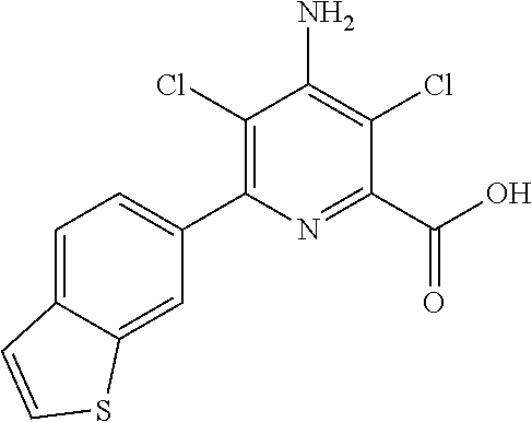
C1(C2=CC=C3C(=C2)SC=C3)=C(Cl)C(N)=C(Cl)C(C(=O)O)=N1
